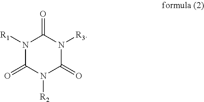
N1([R1])C(=O)N([R2])C(=O)N([R3])C1=O
